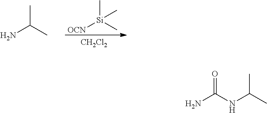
NC(C)C.[OCN][Si](C)(C)C.[CH2Cl2].NC(NC(C)C)=O
